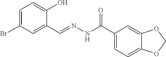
C1=C(Br)C=C(C=NNC(C2=CC=C3C(=C2)OCO3)=O)C(O)=C1
